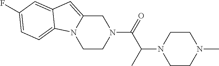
C1CN(C(=O)C(N2CCN(C)CC2)C)CC2=CC3=CC(F)=CC=C3N12
